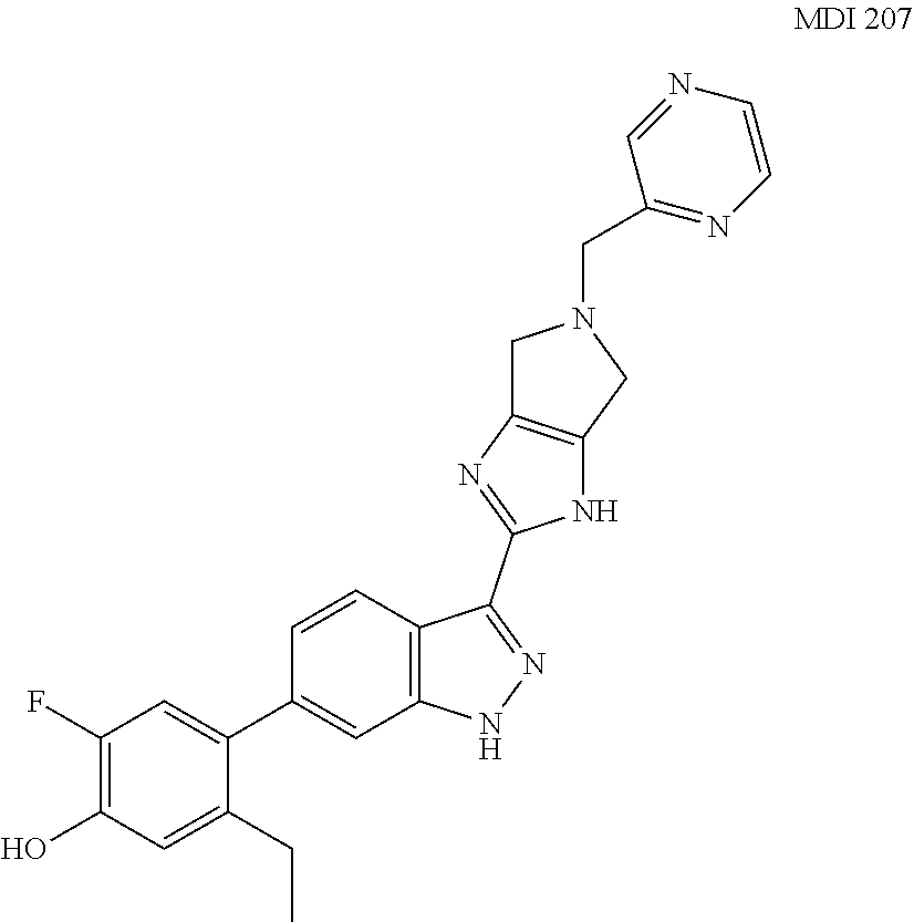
C1=NC=CN=C1CN1CC2=C(C1)NC(C1=NNC3=C1C=CC(C1=CC(F)=C(O)C=C1CC)=C3)=N2
